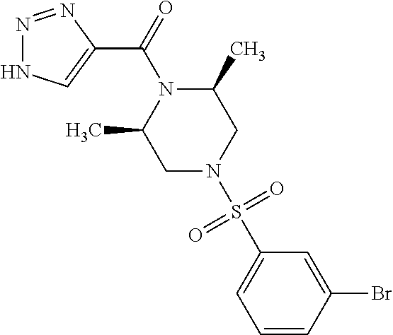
N1=NC(C(=O)N2C(C)CN(S(C3=CC=CC(Br)=C3)(=O)=O)CC2C)=CN1
